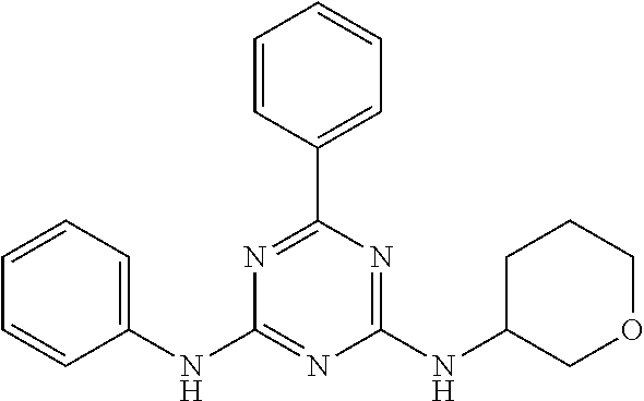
C1=CC=C(NC2=NC(NC3COCCC3)=NC(C3=CC=CC=C3)=N2)C=C1
